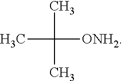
CC([ONH2])(C)C
